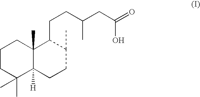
C1CC(C)(C)C2([H])C(C)(C1)C(CCC(CC(=O)O)C)C(C)CC2
